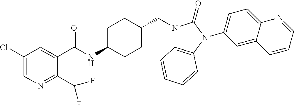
C1(Cl)=CN=C(C(F)F)C(C(NC2CCC(CN3C4=C(N(C5=CC=C6C(=C5)C=CC=N6)C3=O)C=CC=C4)CC2)=O)=C1
